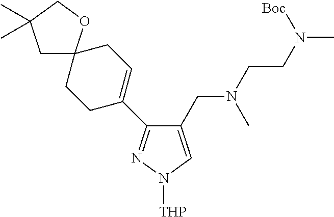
C1(CN(CCN([Boc])C)C)=CN([THP])N=C1C1=CCC2(CC1)CC(C)(C)CO2
